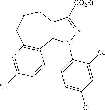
C12=C(N(C3=CC=C(Cl)C=C3Cl)N=C1[CO2Et])C1=C(CCC2)C=C(Cl)C=C1
